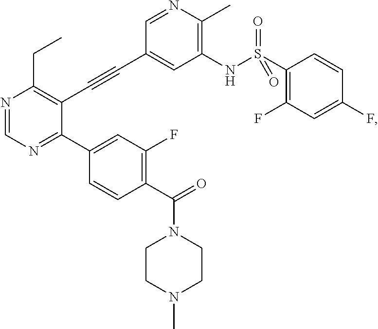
N1=CN=C(C2=CC(F)=C(C(N3CCN(C)CC3)=O)C=C2)C(C#CC2=CC(NS(=O)(=O)C3=C(F)C=C(F)C=C3)=C(C)N=C2)=C1CC
